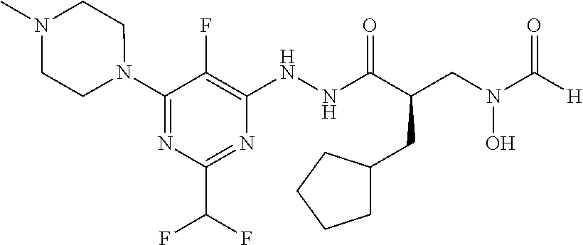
N(C(C(CN(C([H])=O)O)CC1CCCC1)=O)NC1=C(F)C(N2CCN(C)CC2)=NC(C(F)F)=N1
